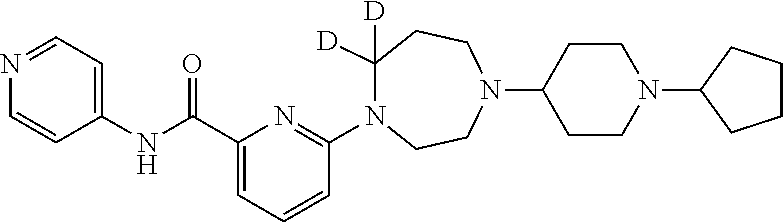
C1=CC=C(C(NC2=CC=NC=C2)=O)N=C1N1C([D])([D])CCN(C2CCN(C3CCCC3)CC2)CC1
